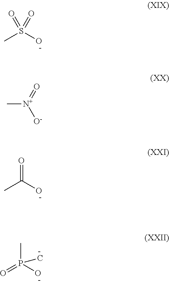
CS(O)(=O)=O.C[N+](=O)[O-].CC(O)=O.O=P(O)(C)C
